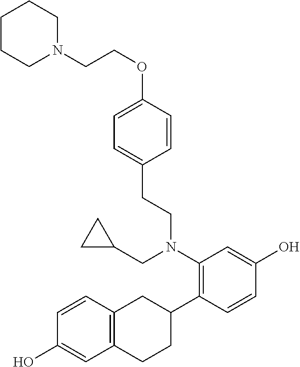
C1=C(OCCN2CCCCC2)C=CC(CCN(C2=C(C3CC4=C(CC3)C=C(O)C=C4)C=CC(O)=C2)CC2CC2)=C1
